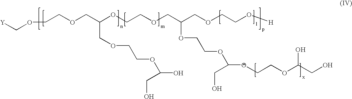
[Y]COCCOCC(OCCOCC(COCCO[H])OCCOC(CO)OCCOC(CO)O)COCCOC(O)CO
